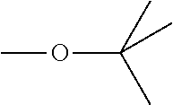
O(C(C)(C)C)C
